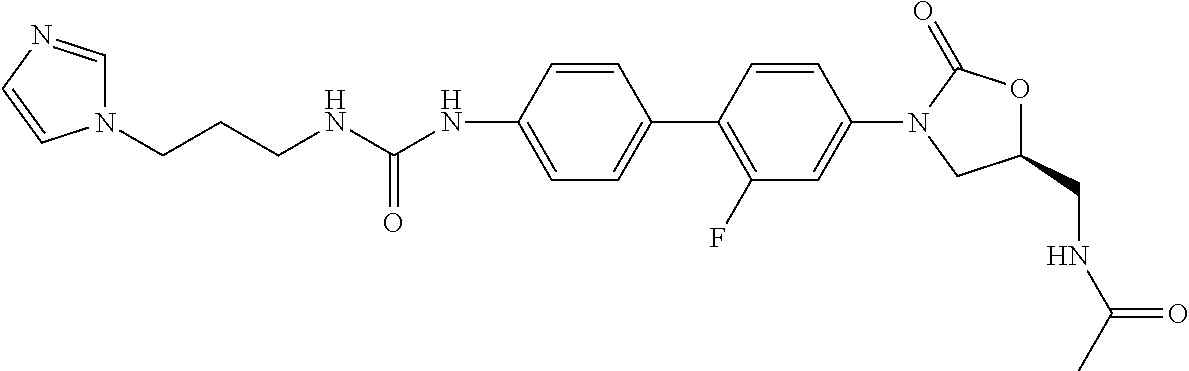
C(NC1=CC=C(C2=C(F)C=C(N3CC(CNC(C)=O)OC3=O)C=C2)C=C1)(NCCCN1C=NC=C1)=O
